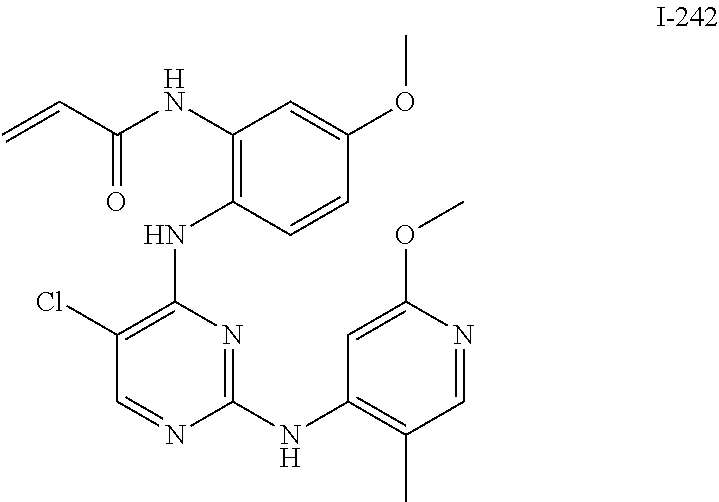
C1(Cl)=C(NC2=C(NC(C=C)=O)C=C(OC)C=C2)N=C(NC2=C(C)C=NC(OC)=C2)N=C1
